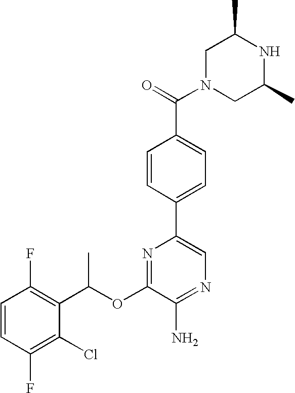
C1=CC(F)=C(C(OC2=NC(C3=CC=C(C(N4CC(C)NC(C)C4)=O)C=C3)=CN=C2N)C)C(Cl)=C1F
